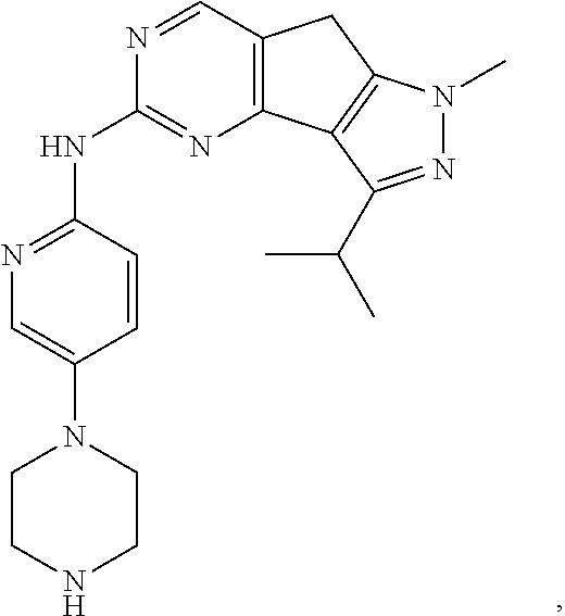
C12=C(C3=C(C1)N(C)N=C3C(C)C)N=C(NC1=NC=C(N3CCNCC3)C=C1)N=C2
